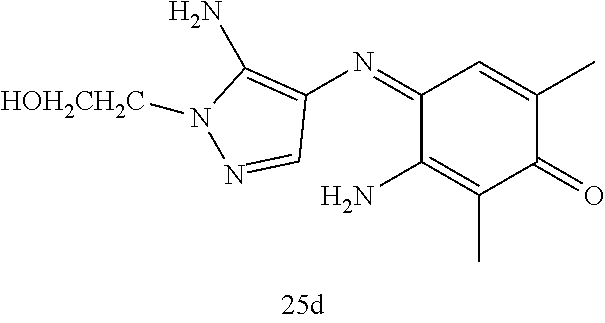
C1(N=C2C(N)=C(C)C(=O)C(C)=C2)=C(N)N([HOH2CH2C])N=C1
